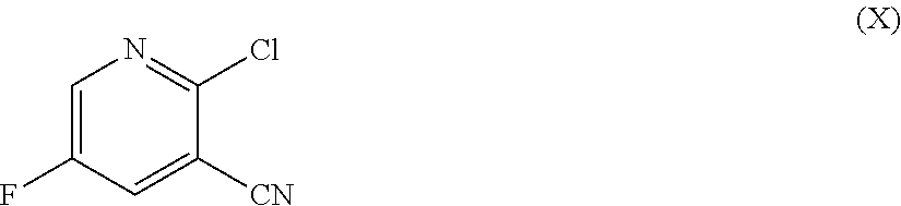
C1=C(F)C=C([CN])C(Cl)=N1
